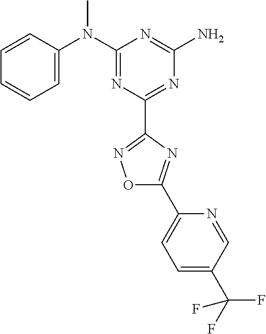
C1=CC(N(C2=NC(C3=NOC(C4=CC=C(C(F)(F)F)C=N4)=N3)=NC(N)=N2)C)=CC=C1
